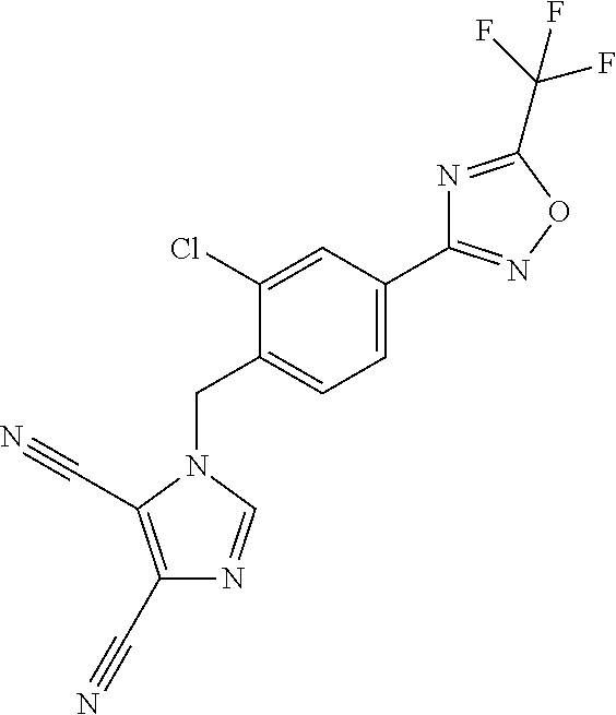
C1(C2=CC=C(CN3C=NC(C#N)=C3C#N)C(Cl)=C2)=NOC(C(F)(F)F)=N1
